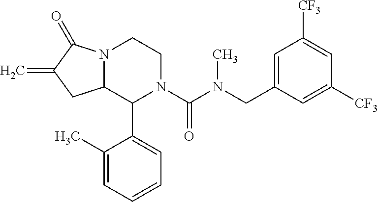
N12C(C(C3=CC=CC=C3C)N(C(N(CC3=CC([CF3])=CC([CF3])=C3)C)=O)CC1)CC(=C)C2=O
